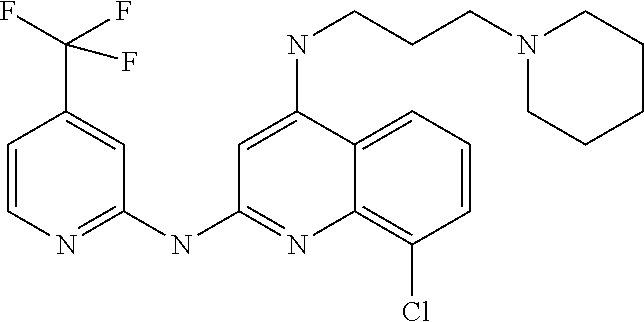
C1=CN=C(NC2=NC3=C(Cl)C=CC=C3C(NCCCN3CCCCC3)=C2)C=C1C(F)(F)F
